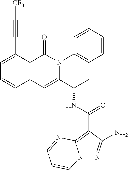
N12N=C(N)C(C(NC(C3=CC4=C(C(=O)N3C3=CC=CC=C3)C(C#C[CF3])=CC=C4)C)=O)=C1N=CC=C2
